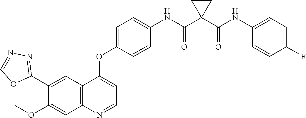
C12=C(N=CC=C1OC1=CC=C(NC(C3(C(NC4=CC=C(F)C=C4)=O)CC3)=O)C=C1)C=C(OC)C(C1=NN=CO1)=C2
